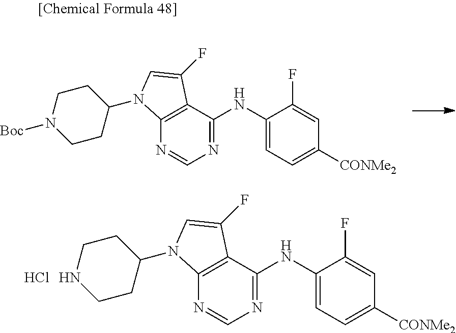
C1(NC2=NC=NC3=C2C(F)=CN3C2CCN([Boc])CC2)=CC=C([CONMe2])C=C1F.C1(NC2=NC=NC3=C2C(F)=CN3C2CCNCC2)=CC=C([CONMe2])C=C1F.Cl
